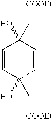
C1=CC(O)(C[COOEt])C=CC1(O)C[COOEt]
